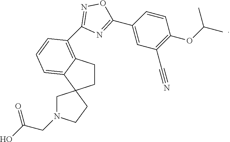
C1CC2=C(C3=NOC(C4=CC(C#N)=C(OC(C)C)C=C4)=N3)C=CC=C2C12CN(CC(=O)O)CC2
